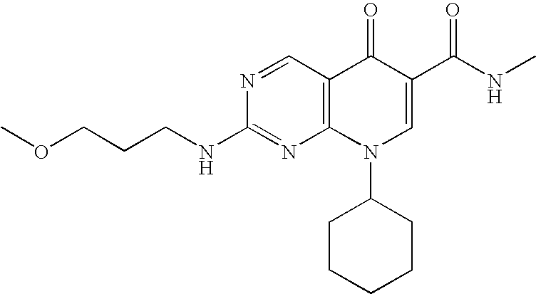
N1=CC2=C(N=C1NCCCOC)N(C1CCCCC1)C=C(C(=O)NC)C2=O
